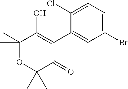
C1(C)(C)OC(C)(C)C(=O)C(C2=CC(Br)=CC=C2Cl)=C1O
